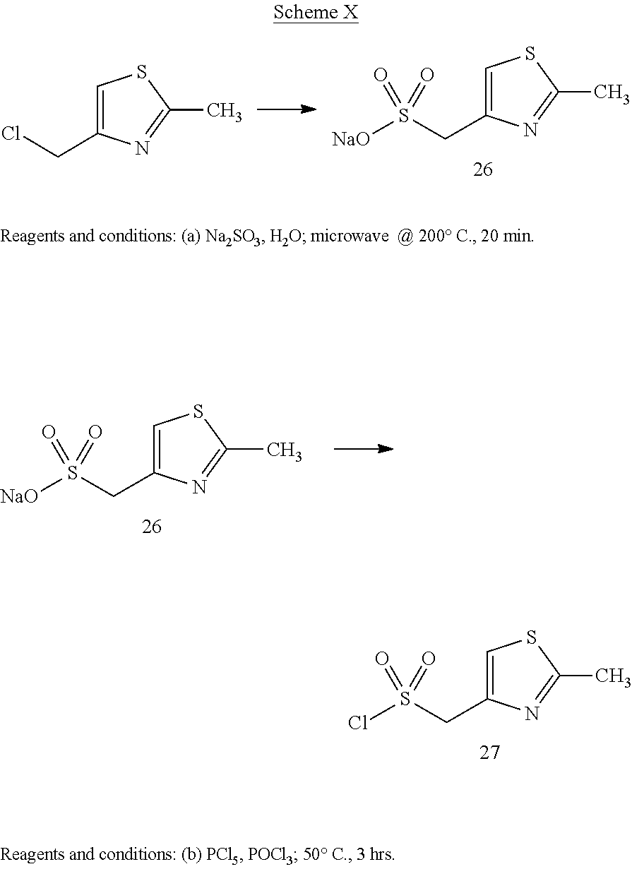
C1=C(CS([NaO])(=O)=O)N=C(C)S1.C1=C(CS(Cl)(=O)=O)N=C(C)S1.C1=C(CS([NaO])(=O)=O)N=C(C)S1.C1=C(CCl)N=C(C)S1
